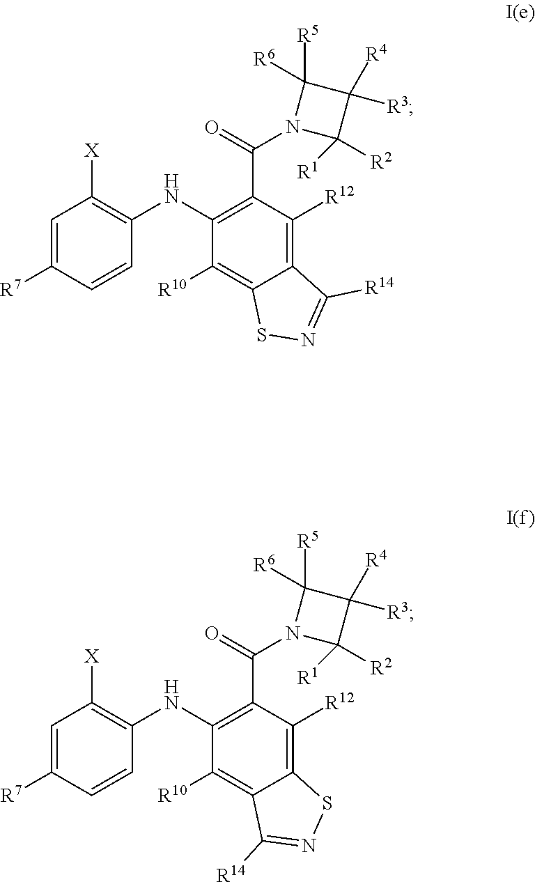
C1=C([R7])C=CC(NC2=C(C(N3C([R2])([R1])C([R4])([R3])C3([R5])[R6])=O)C([R12])=C3C(=C2[R10])SN=C3[R14])=C1[X].C1=C([R7])C=CC(NC2=C(C(N3C([R2])([R1])C([R4])([R3])C3([R5])[R6])=O)C([R12])=C3C(=C2[R10])C([R14])=NS3)=C1[X]
